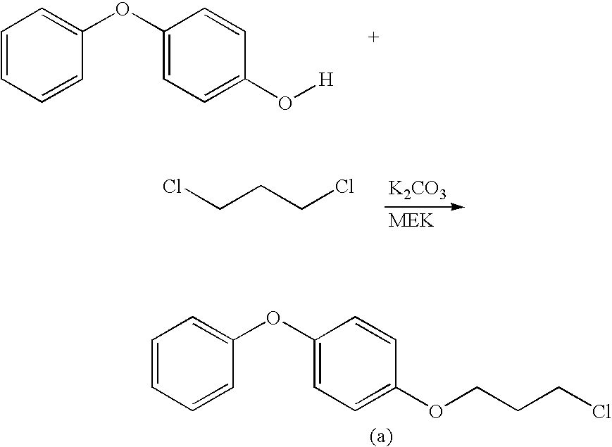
C1=CC=CC(OC2=CC=C(O[H])C=C2)=C1.ClCCCCl.[K2CO3].C1=CC=CC(OC2=CC=C(OCCCCl)C=C2)=C1
